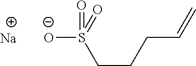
S(CCCC=C)(=O)(=O)[O-].[Na]
